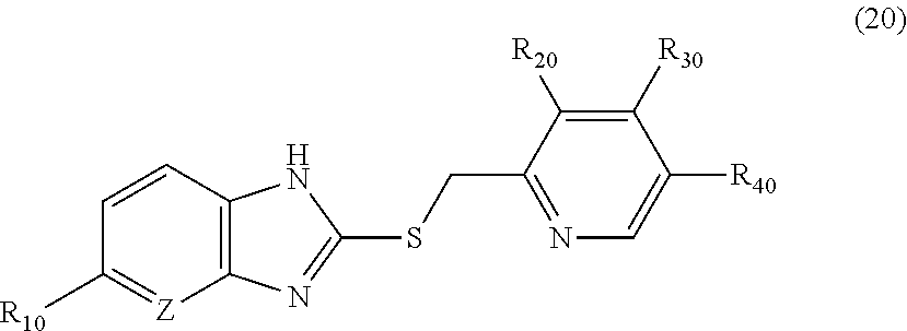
C1=CC([R10])=[Z]C2=C1NC(SCC1=NC=C([R40])C([R30])=C1[R20])=N2
